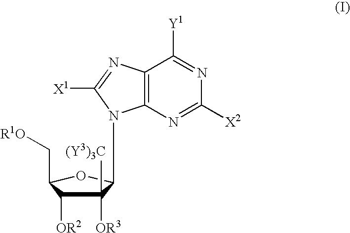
C1([(Y3)3C])([OR3])C([OR2])C(C[R1O])OC1N1C2=C(C([Y1])=NC([X2])=N2)N=C1[X1]
